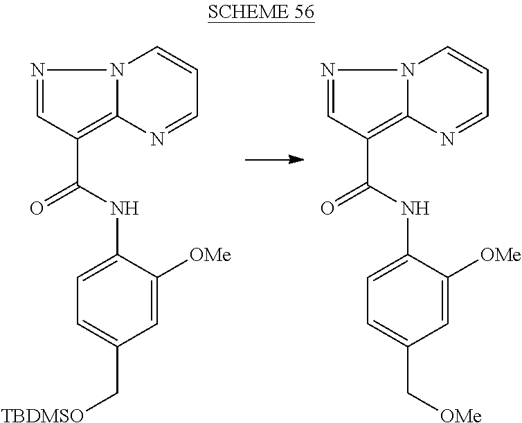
N1=CC(C(=O)NC2=CC=C(C[TBDMSO])C=C2[OMe])=C2N1C=CC=N2.N1=CC(C(=O)NC2=CC=C(C[OMe])C=C2[OMe])=C2N1C=CC=N2
